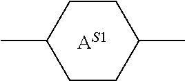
C1CC(C)CCC1C.[AS1]
